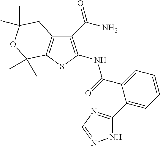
C12=C(SC(NC(=O)C3=CC=CC=C3C3=NC=NN3)=C1C(N)=O)C(C)(C)OC(C)(C)C2
